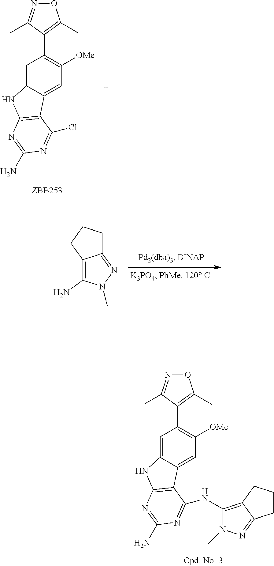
C1=C2C(=CC([OMe])=C1C1=C(C)ON=C1C)C1=C(N2)N=C(N)N=C1Cl.C12=C(N)N(C)N=C1CCC2.C1=C2C(=CC([OMe])=C1C1=C(C)ON=C1C)C1=C(N2)N=C(N)N=C1NC1=C2C(=NN1C)CCC2
